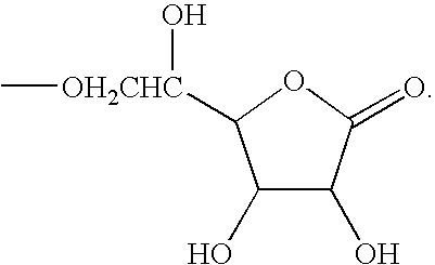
C1(O)C(O)C(=O)OC1[OH2CHC](O)C
